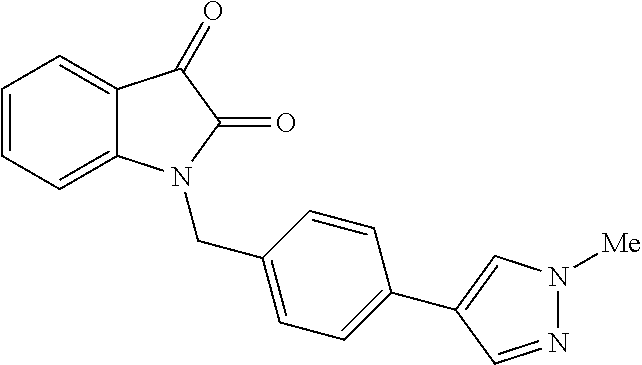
C1=CC=C2C(=C1)C(=O)C(=O)N2CC1=CC=C(C2=CN([Me])N=C2)C=C1
